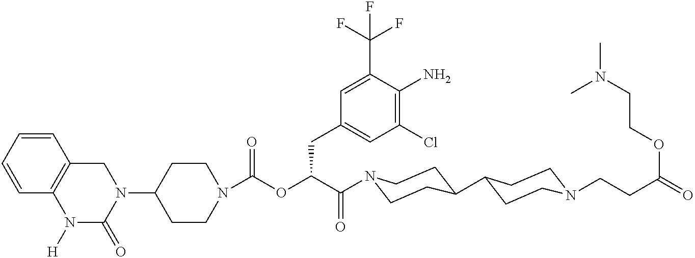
N1(C2CCN(C(=O)OC(C(=O)N3CCC(C4CCN(CCC(=O)OCCN(C)C)CC4)CC3)CC3=CC(Cl)=C(N)C(C(F)(F)F)=C3)CC2)CC2=C(N([H])C1=O)C=CC=C2
